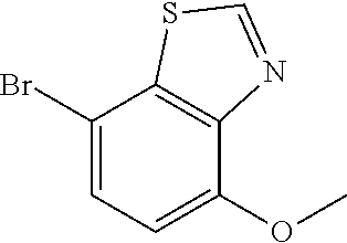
O(C)C1=CC=C(Br)C2=C1N=CS2
